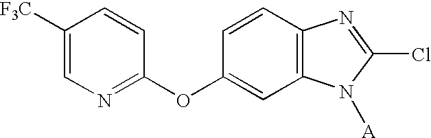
C1=CC(OC2=NC=C([F3C])C=C2)=CC2=C1N=C(Cl)N2[A]
